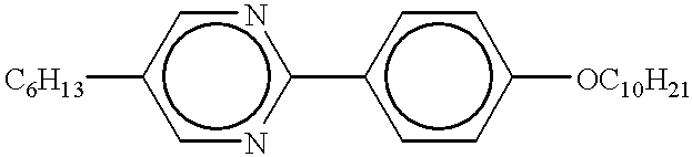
c1nc(-c2ccc([OC10H21])cc2)ncc1[C6H13]
